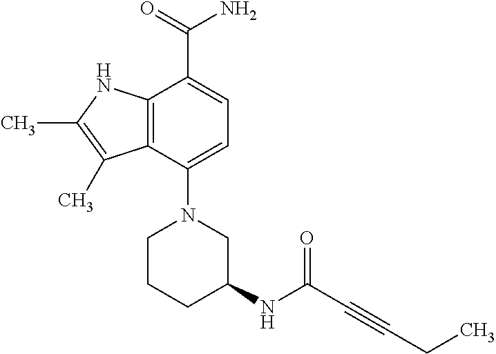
C1(N2CC(NC(=O)C#CCC)CCC2)=CC=C(C(=O)N)C2=C1C(C)=C(C)N2
